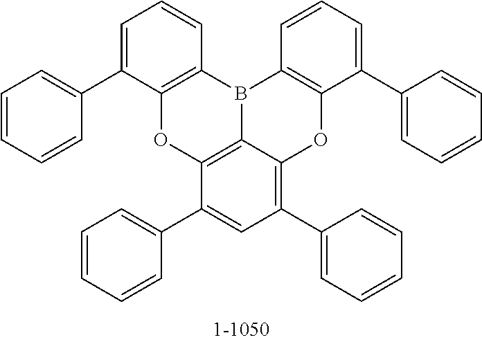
C12=C3C(=C(C4=CC=CC=C4)C=C1C1=CC=CC=C1)OC1=C(B3C3=C(O2)C(C2=CC=CC=C2)=CC=C3)C=CC=C1C1=CC=CC=C1
